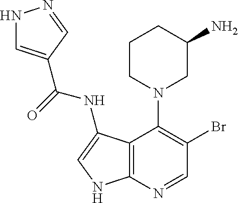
C12=C(N=CC(Br)=C1N1CC(N)CCC1)NC=C2NC(=O)C1=CNN=C1
